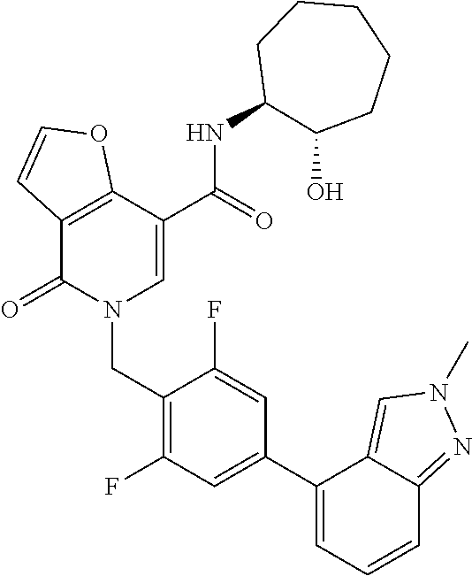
C12=C(C(=O)N(CC3=C(F)C=C(C4=CC=CC5=NN(C)C=C45)C=C3F)C=C1C(NC1C(O)CCCCC1)=O)C=CO2
